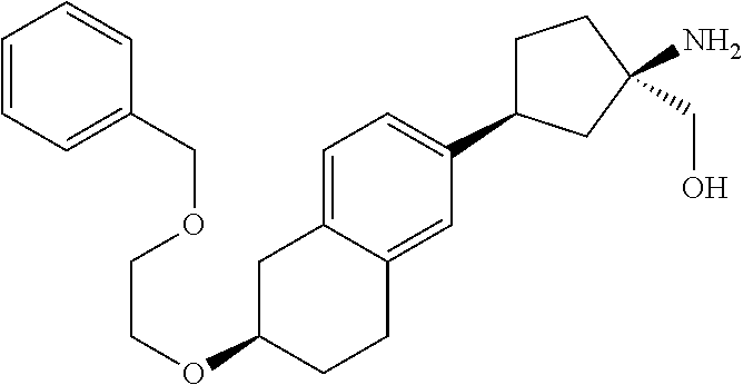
O(C1CCC2=CC(C3CCC(N)(CO)C3)=CC=C2C1)CCOCC1=CC=CC=C1
